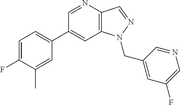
C1(C2=CC=C(F)C(C)=C2)=CC2=C(C=NN2CC2=CC(F)=CN=C2)N=C1
